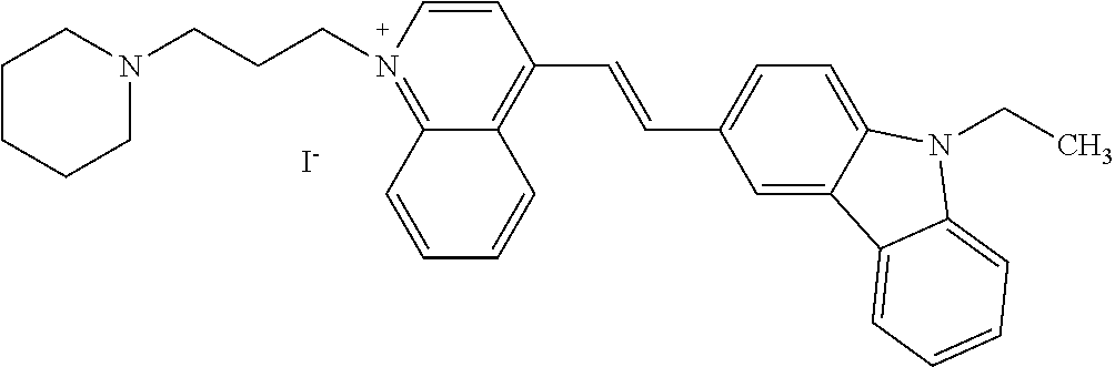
C1CCCN(CCCN2=C3C(=C(C=CC4=CC=C5C(=C4)C4=CC=CC=C4N5CC)C=C2)C=CC=C3)C1.[I-]
